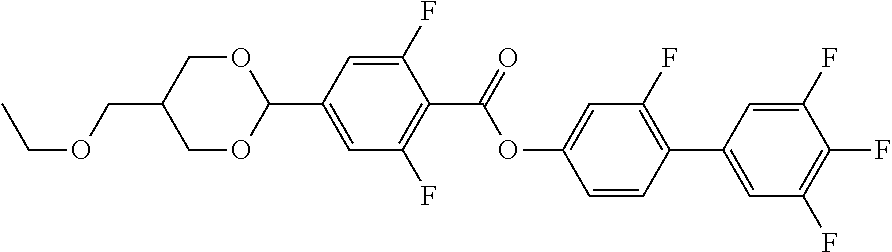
CCOCC1COC(C2=CC(F)=C(C(=O)OC3=CC(F)=C(C4=CC(F)=C(F)C(F)=C4)C=C3)C(F)=C2)OC1
